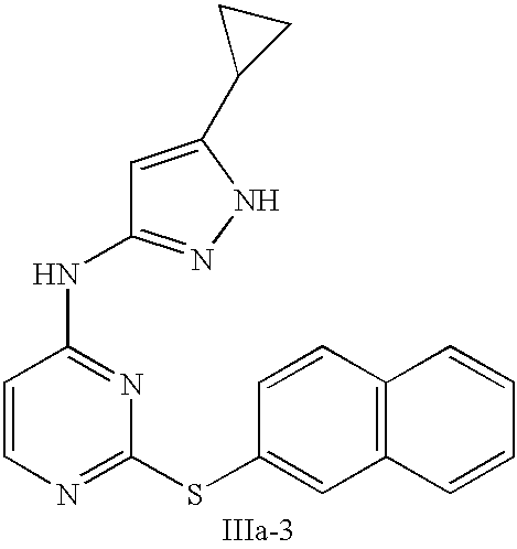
C1=CN=C(SC2=CC3=C(C=C2)C=CC=C3)N=C1NC1=NNC(C2CC2)=C1
